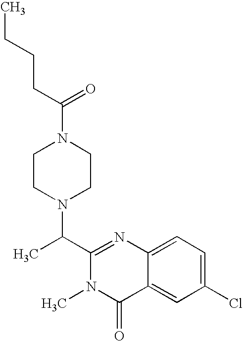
N1(C(CCCC)=O)CCN(C(C2=NC3=CC=C(Cl)C=C3C(=O)N2C)C)CC1
